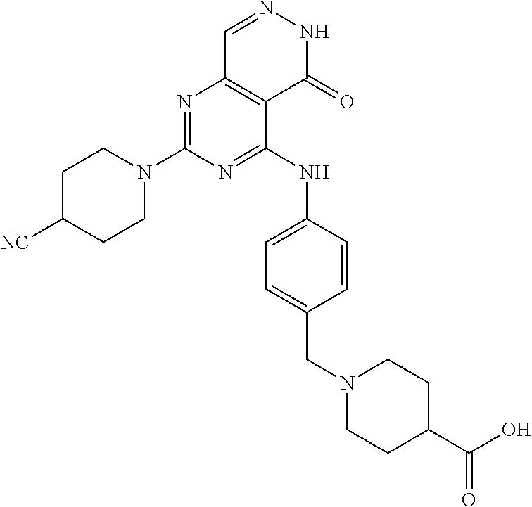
N1=C(N2CCC([NC])CC2)N=C(NC2=CC=C(CN3CCC(C(O)=O)CC3)C=C2)C2=C1C=NNC2=O
